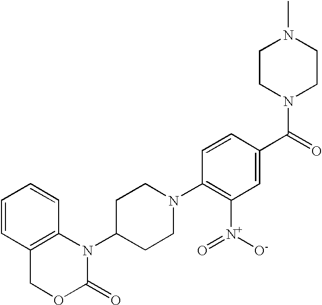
C1=CC2=C(C=C1)N(C1CCN(C3=C([N+](=O)[O-])C=C(C(=O)N4CCN(C)CC4)C=C3)CC1)C(=O)OC2
